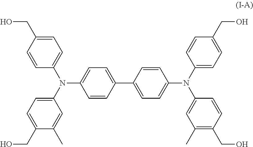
C1=C(N(C2=CC=C(CO)C(C)=C2)C2=CC=C(C3=CC=C(N(C4=CC=C(CO)C=C4)C4=CC(C)=C(CO)C=C4)C=C3)C=C2)C=CC(CO)=C1
